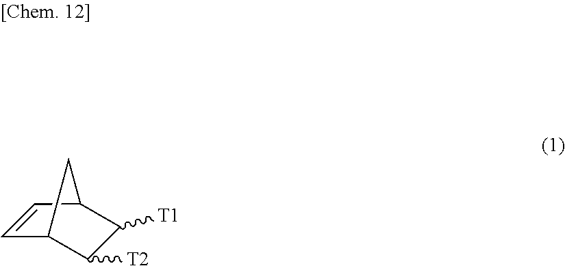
C1=CC2C([T1])C([T2])C1C2
